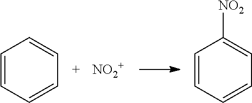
C1=CC=CC=C1.[NO2+].C1=CC=CC=C1[NO2]
